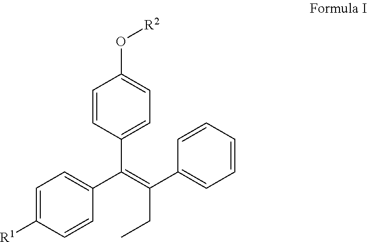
C1=C([R1])C=CC(C(=C(CC)C2=CC=CC=C2)C2=CC=C(O[R2])C=C2)=C1
